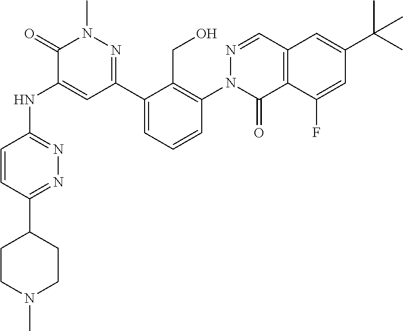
C1=CC(C2CCN(C)CC2)=NN=C1NC1=CC(C2=CC=CC(N3C(=O)C4=C(C=N3)C=C(C(C)(C)C)C=C4F)=C2CO)=NN(C)C1=O
